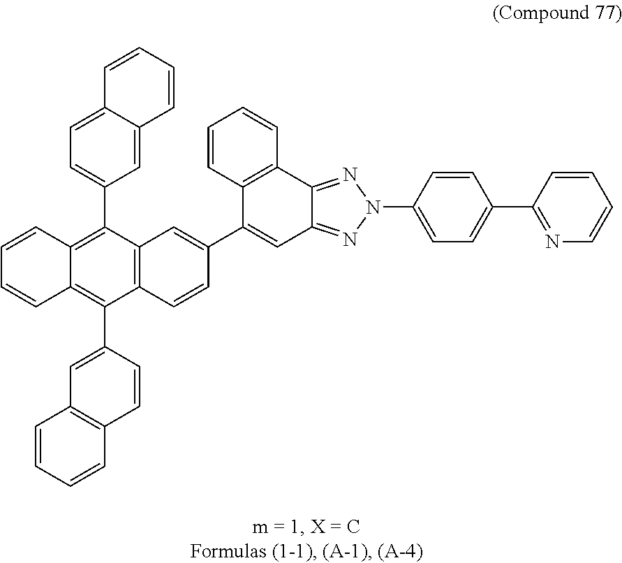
C12=C(C3=NN(C4=CC=C(C5=NC=CC=C5)C=C4)N=C3C=C1C1=CC3=C(C=C1)C(C1=CC4=C(C=C1)C=CC=C4)=C1C(=C3C3=CC=C4C(=C3)C=CC=C4)C=CC=C1)C=CC=C2
